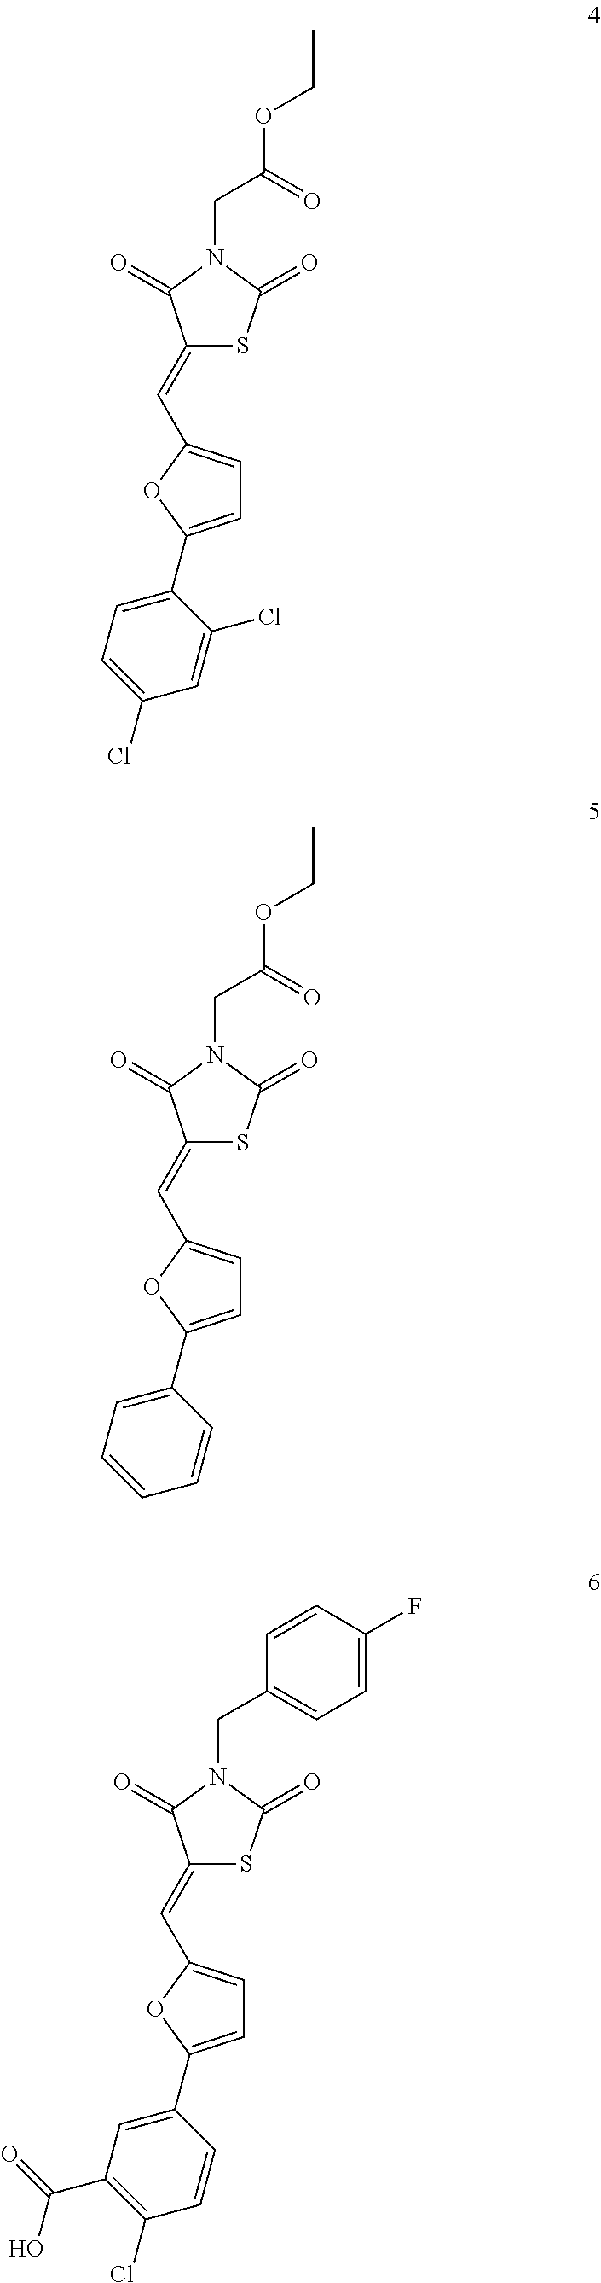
C1(=CC2=CC=C(C3=CC=C(Cl)C=C3Cl)O2)SC(=O)N(CC(=O)OCC)C1=O.C1(=CC2=CC=C(C3=CC=CC=C3)O2)SC(=O)N(CC(=O)OCC)C1=O.C1(=CC2=CC=C(C3=CC(C(=O)O)=C(Cl)C=C3)O2)SC(=O)N(CC2=CC=C(F)C=C2)C1=O
